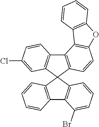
C12=C(C3(C4=C1C=CC(Cl)=C4)C1=C(C4=C3C=CC=C4Br)C=CC=C1)C=CC1=C2C2=C(O1)C=CC=C2
